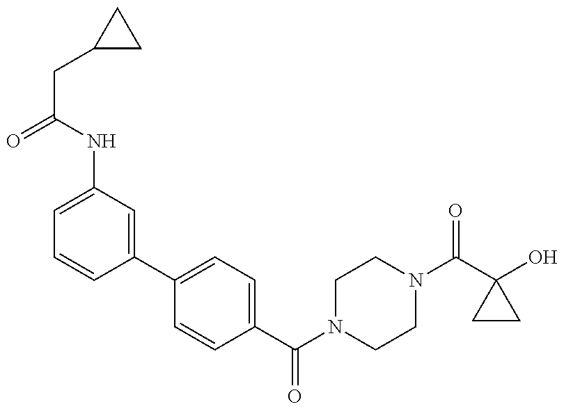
O=C(CC1CC1)NC1=CC=CC(C2=CC=C(C(=O)N3CCN(C(=O)C4(O)CC4)CC3)C=C2)=C1
